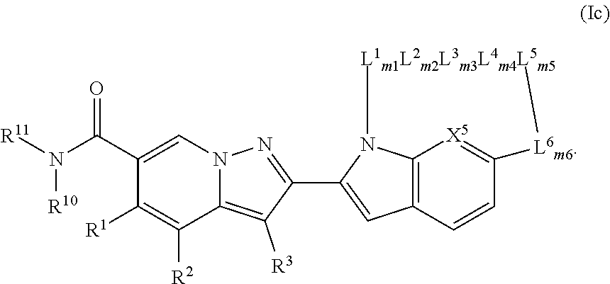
C1(C(N([R11])[R10])=O)=CN2C(=C([R3])C(C3=CC4=C5N3[L1m1L2m2L3m3L4m4L5m5][L6m6]C(=[X5]5)C=C4)=N2)C([R2])=C1[R1]
